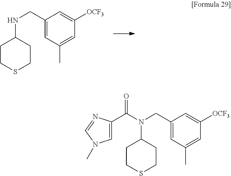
C1CSCCC1NCC1=CC(C)=CC([OCF3])=C1.C1CSCCC1N(CC1=CC(C)=CC([OCF3])=C1)C(=O)C1=CN(C)C=N1
